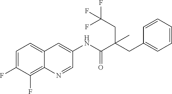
C12=C(F)C(F)=CC=C1C=C(NC(=O)C(CC1=CC=CC=C1)(CC(F)(F)F)C)C=N2
